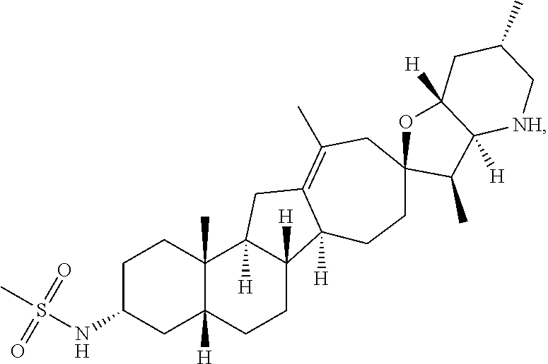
C1CC2(C)C([H])(CC1NS(C)(=O)=O)CCC1([H])C2([H])CC2=C(C)CC3(CCC12[H])C(C)C1([H])C([H])(CC(C)C[NH]1)O3
